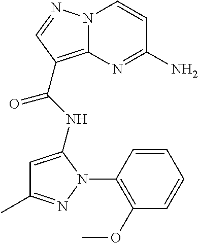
NC1=NC2=C(C(=O)NC3=CC(C)=NN3C3=C(OC)C=CC=C3)C=NN2C=C1
